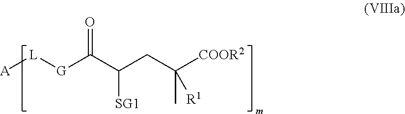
[A][L][G]C(C([SG1])CC(C)([COOR2])[R1])=O
